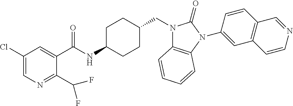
C1(Cl)=CN=C(C(F)F)C(C(NC2CCC(CN3C4=C(N(C5=CC6=C(C=C5)C=NC=C6)C3=O)C=CC=C4)CC2)=O)=C1
